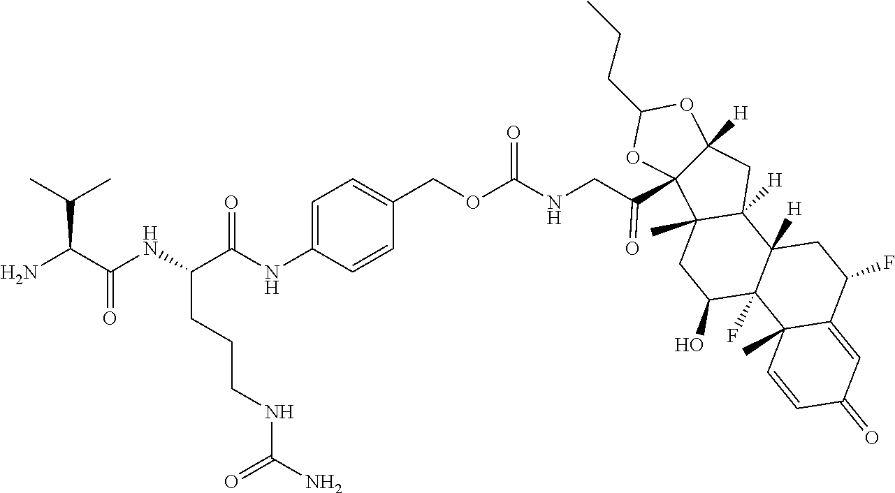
NC(C(NC(C(NC1=CC=C(COC(NCC(C23C([H])(CC4([H])C2(C)CC(O)C2(F)C4([H])CC(F)C4=CC(=O)C=CC24C)OC(CCC)O3)=O)=O)C=C1)=O)CCCNC(N)=O)=O)C(C)C
